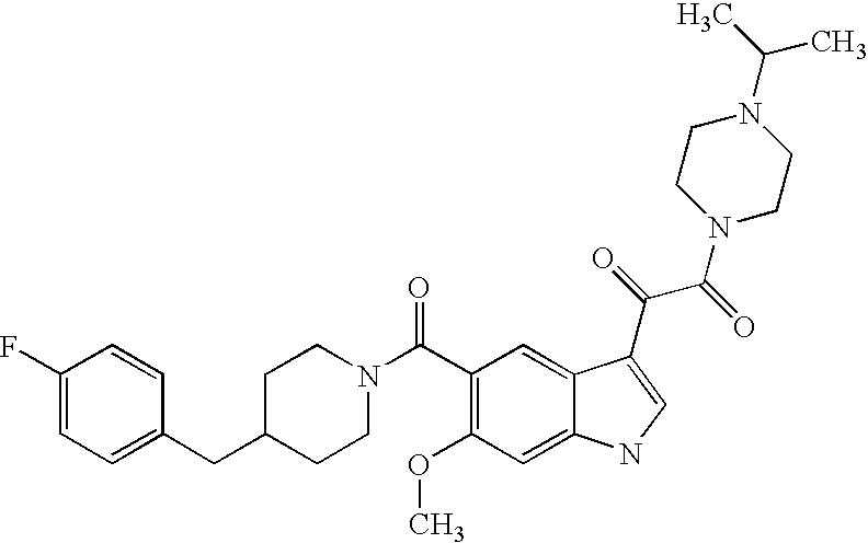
C1(F)=CC=C(CC2CCN(C(C3=C(OC)C=C4C(=C3)C(C(=O)C(=O)N3CCN(C(C)C)CC3)=CN4)=O)CC2)C=C1
